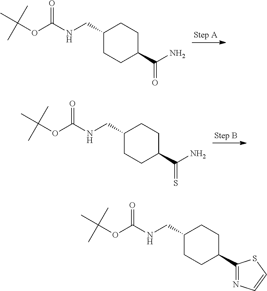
C(NC(OC(C)(C)C)=O)C1CCC(C(N)=O)CC1.C(NC(OC(C)(C)C)=O)C1CCC(C(N)=S)CC1.C(NC(OC(C)(C)C)=O)C1CCC(C2=NC=CS2)CC1
